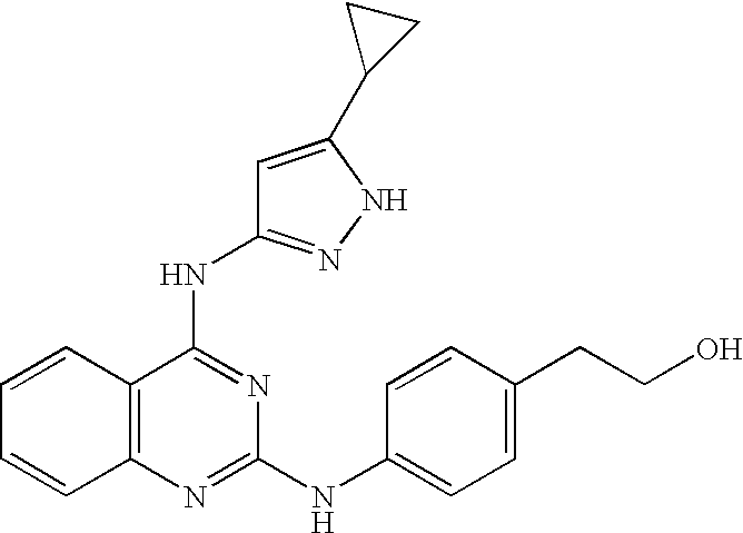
C1=CC2=C(C=C1)N=C(NC1=CC=C(CCO)C=C1)N=C2NC1=NNC(C2CC2)=C1
